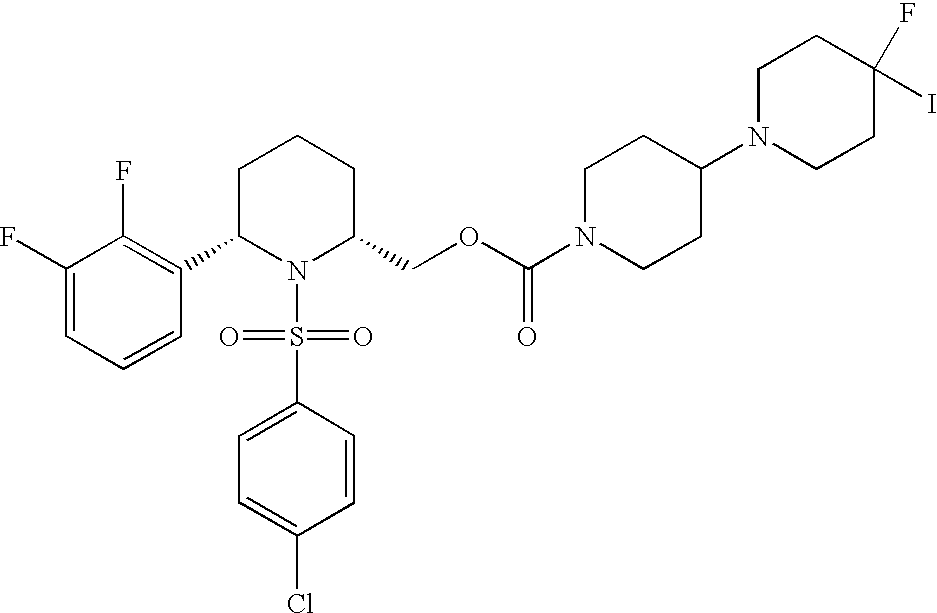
C1(F)=CC=CC(C2N(S(C3=CC=C(Cl)C=C3)(=O)=O)C(COC(N3CCC(N4CCC(F)(I)CC4)CC3)=O)CCC2)=C1F
